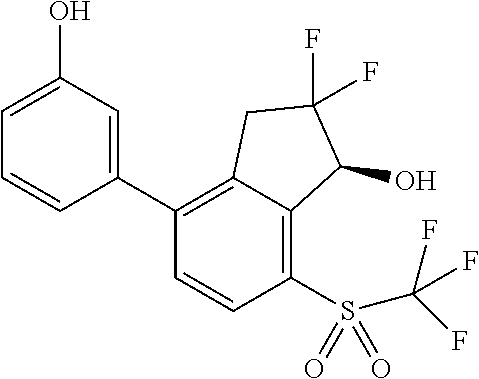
C1(C2=CC(O)=CC=C2)=C2C(=C(S(C(F)(F)F)(=O)=O)C=C1)C(O)C(F)(F)C2
